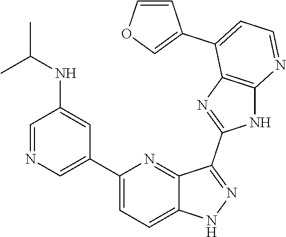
C1(C2=CN=CC(NC(C)C)=C2)=CC=C2C(=N1)C(C1=NC3=C(N1)N=CC=C3C1=COC=C1)=NN2
